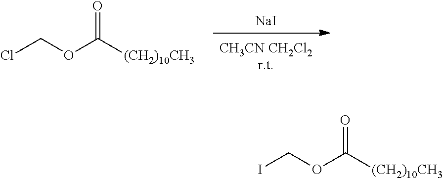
[NaI].ClCOC([(CH2)10CH3])=O.ICOC([(CH2)10CH3])=O
